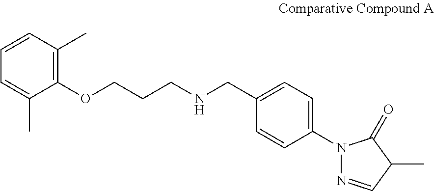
C1=CC(C)=C(OCCCNCC2=CC=C(N3N=CC(C)C3=O)C=C2)C(C)=C1
